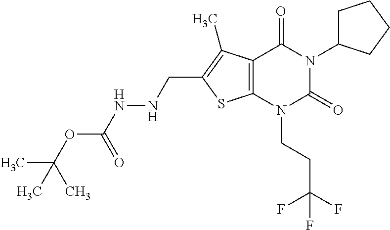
C12=C(N(CCC(F)(F)F)C(=O)N(C3CCCC3)C1=O)SC(CNNC(OC(C)(C)C)=O)=C2C
